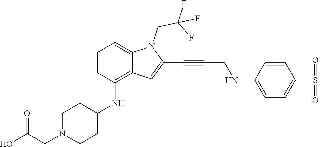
C(C#CC1=CC2=C(NC3CCN(CC(O)=O)CC3)C=CC=C2N1CC(F)(F)F)NC1=CC=C(S(C)(=O)=O)C=C1
